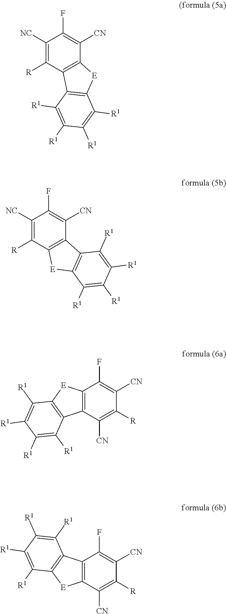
C1([NC])=C([R])C2=C(C([CN])=C1F)[E]C1=C2C([R1])=C([R1])C([R1])=C1[R1].C1([NC])=C([R])C2=C(C([CN])=C1F)C1=C([E]2)C([R1])=C([R1])C([R1])=C1[R1].C12=C(C([CN])=C([R])C([CN])=C1F)C1=C([E]2)C([R1])=C([R1])C([R1])=C1[R1].C12=C(C([CN])=C([R])C([CN])=C1F)[E]C1=C2C([R1])=C([R1])C([R1])=C1[R1]
